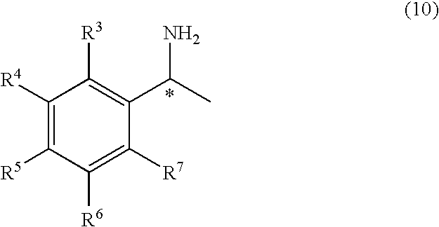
C1([R4])=C([R5])C([R6])=C([R7])C(C(C)N)=C1[R3]
